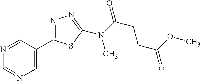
N(C(=O)CCC(=O)OC)(C)C1=NN=C(C2=CN=CN=C2)S1
